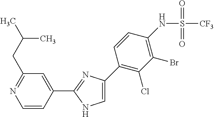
C1=CC(C2=NC(C3=C(Cl)C(Br)=C(NS(=O)(=O)[CF3])C=C3)=CN2)=CC(CC(C)C)=N1
